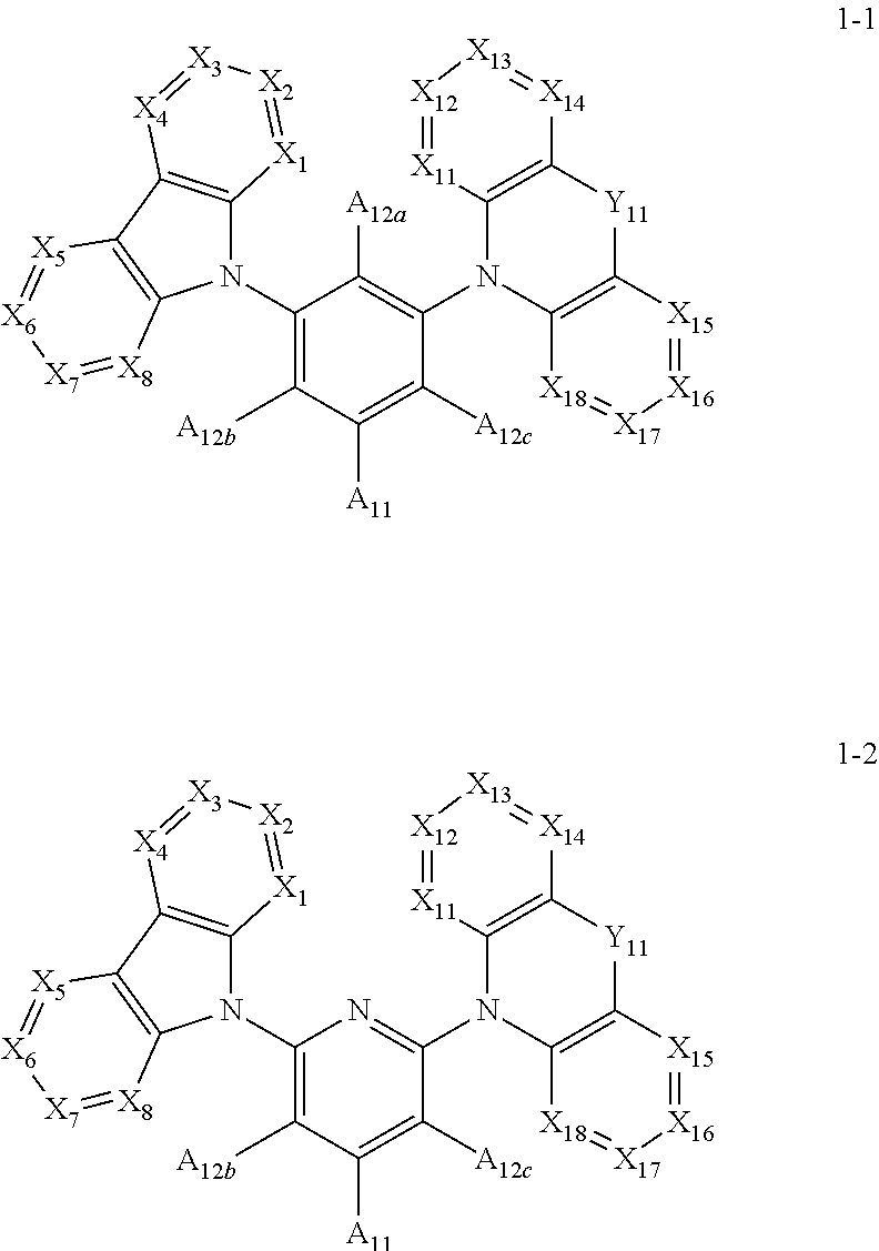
C1(N2C3=C([Y11]C4=C2[X18]=[X17][X16]=[X15]4)[X14]=[X13][X12]=[X11]3)=C([A12a])C(N2C3=C(C4=C2[X8]=[X7][X6]=[X5]4)[X4]=[X3][X2]=[X1]3)=C([A12b])C([A11])=C1[A12c].C1(N2C3=C([Y11]C4=C2[X18]=[X17][X16]=[X15]4)[X14]=[X13][X12]=[X11]3)=NC(N2C3=C(C4=C2[X8]=[X7][X6]=[X5]4)[X4]=[X3][X2]=[X1]3)=C([A12b])C([A11])=C1[A12c]
